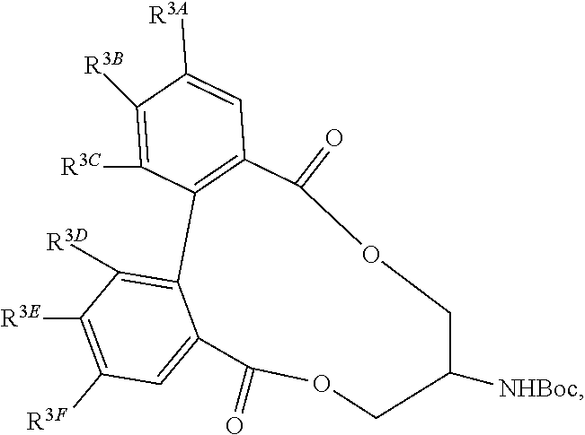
O1C(=O)C2=C(C3=C([R3D])C([R3E])=C([R3F])C=C3C(=O)OCC([NHBoc])C1)C([R3C])=C([R3B])C([R3A])=C2
